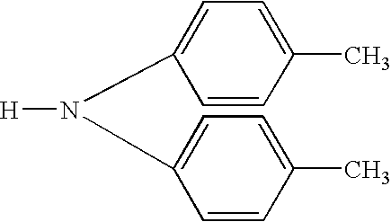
C1=CC(C)=CC=C1N(C1=CC=C(C)C=C1)[H]
